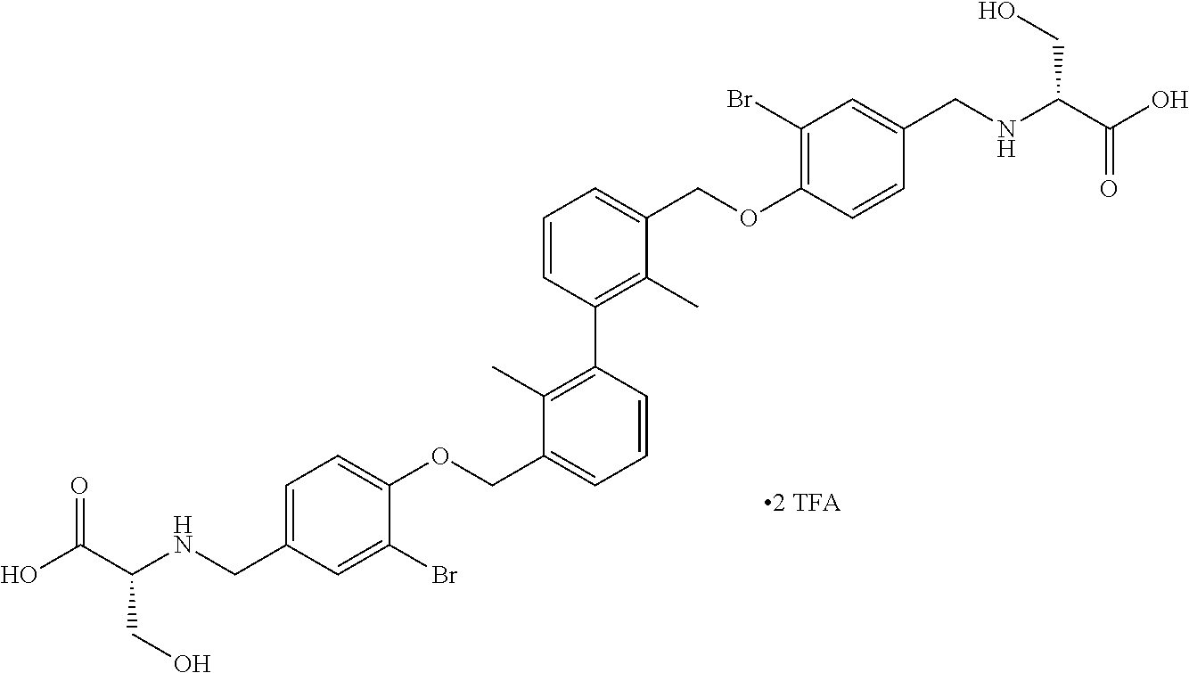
C1=C(CNC(C(O)=O)CO)C=C(Br)C(OCC2=CC=CC(C3=C(C)C(COC4=C(Br)C=C(CNC(C(O)=O)CO)C=C4)=CC=C3)=C2C)=C1
